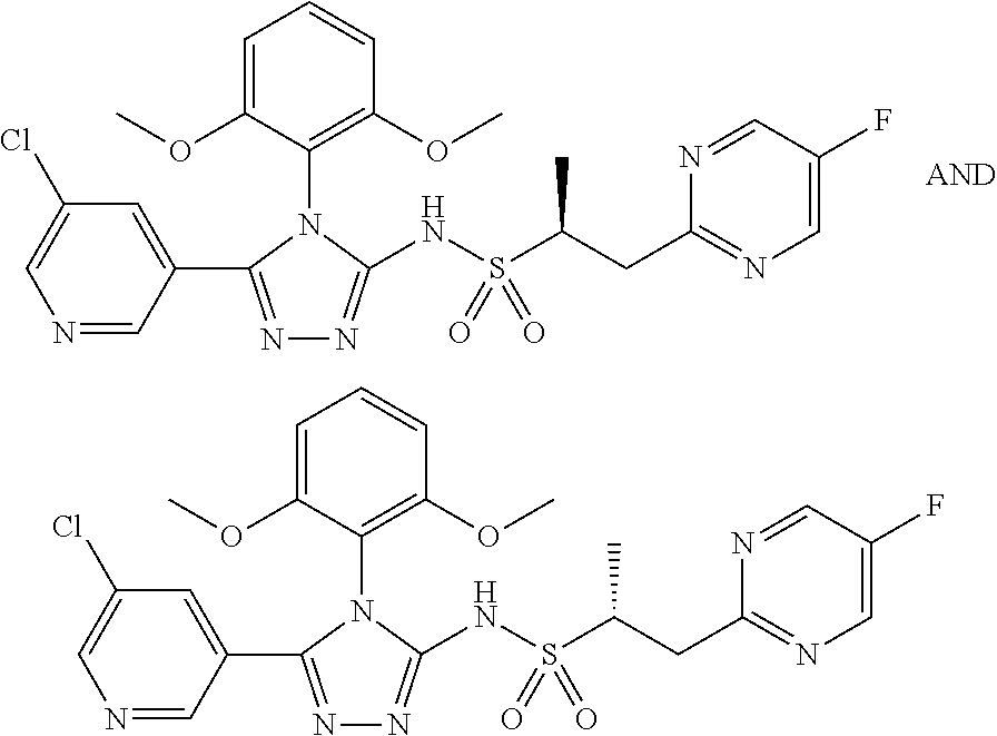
C1=C(OC)C(N2C(C3=CC(Cl)=CN=C3)=NN=C2NS(C(CC2=NC=C(F)C=N2)C)(=O)=O)=C(OC)C=C1.C1=C(OC)C(N2C(C3=CC(Cl)=CN=C3)=NN=C2NS(C(CC2=NC=C(F)C=N2)C)(=O)=O)=C(OC)C=C1
